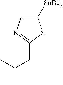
C1=C([SnBu3])SC(CC(C)C)=N1
